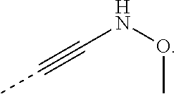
CC#CNOC
